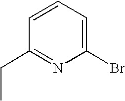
C1=CC=C(Br)N=C1CC
